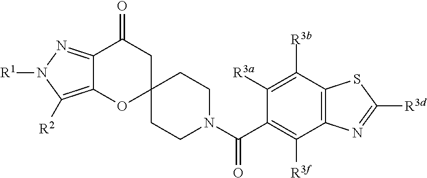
C12=NN([R1])C([R2])=C1OC1(CC2=O)CCN(C(=O)C2=C([R3f])C3=C(C([R3b])=C2[R3a])SC([R3d])=N3)CC1
